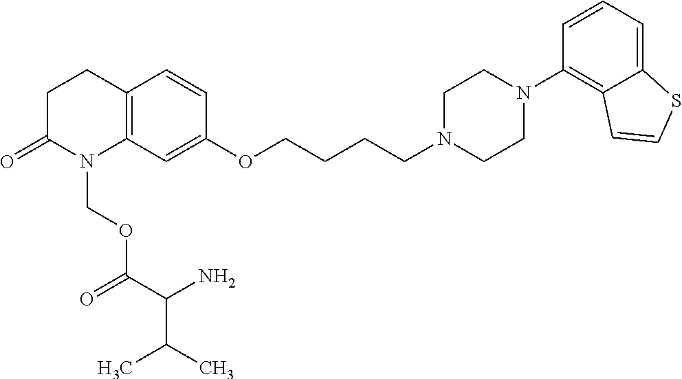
C12=C(C=C(OCCCCN3CCN(C4=C5C(=CC=C4)SC=C5)CC3)C=C1)N(COC(C(N)C(C)C)=O)C(=O)CC2
